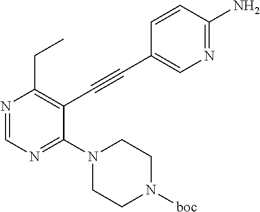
N1=CN=C(N2CCN([boc])CC2)C(C#CC2=CN=C(N)C=C2)=C1CC
